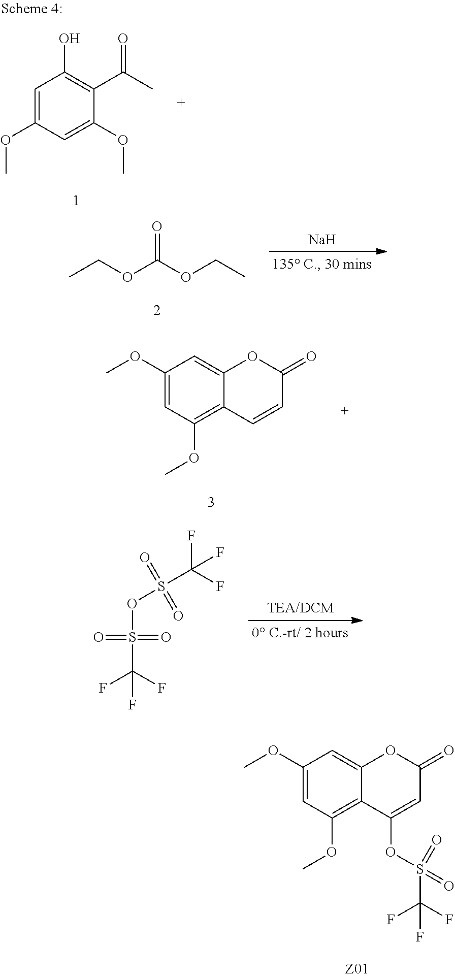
CCOC(OCC)=O.[Na].COC1=CC(OC)=C2C(=C1)OC(=O)C=C2.S(C(F)(F)F)(OS(C(F)(F)F)(=O)=O)(=O)=O.[TEA/DCM].COC1=CC(OC)=C2C(=C1)OC(=O)C=C2OS(C(F)(F)F)(=O)=O.C1=C(OC)C=C(OC)C(C(C)=O)=C1O
